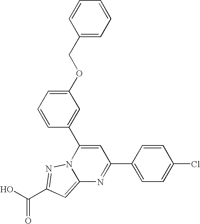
O=C(O)C1=NN2C(=C1)N=C(C1=CC=C(Cl)C=C1)C=C2C1=CC(OCC2=CC=CC=C2)=CC=C1
